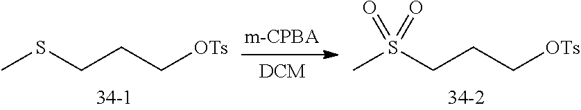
CSCCC[OTs].CS(CCC[OTs])(=O)=O
